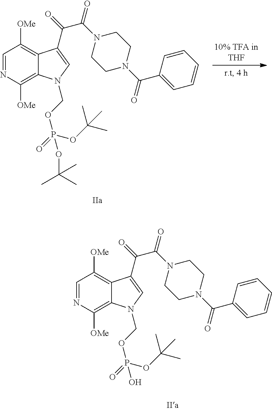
C1=NC([OMe])=C2C(=C1[OMe])C(C(=O)C(N1CCN(C(C3=CC=CC=C3)=O)CC1)=O)=CN2COP(=O)(OC(C)(C)C)O.C1=NC([OMe])=C2C(=C1[OMe])C(C(=O)C(N1CCN(C(C3=CC=CC=C3)=O)CC1)=O)=CN2COP(=O)(OC(C)(C)C)OC(C)(C)C
